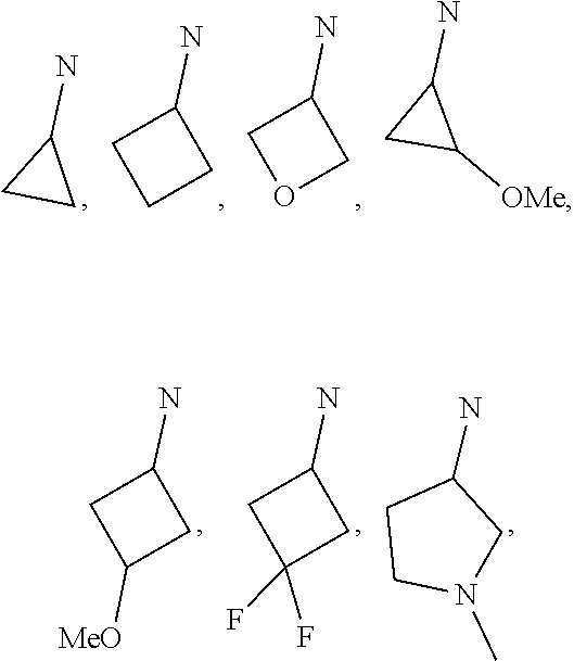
C1(N)CC1.C1(N)CCC1.C1(N)COC1.C1C([OMe])C1N.C1(N)CC([MeO])C1.C1C(F)(F)CC1N.C1CN(C)CC1N
